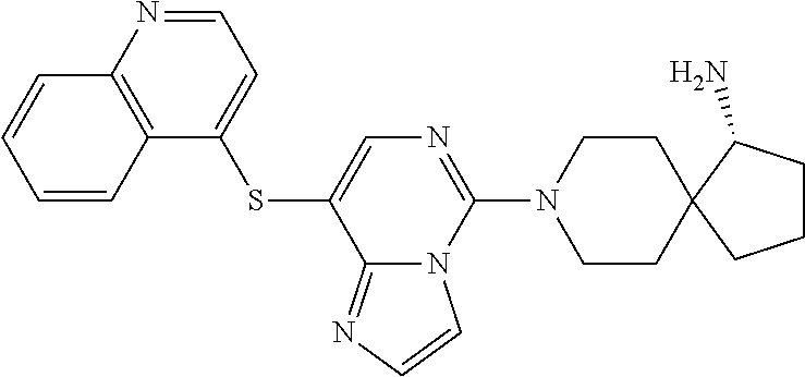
C12=NC=CN1C(N1CCC3(CC1)C(N)CCC3)=NC=C2SC1=CC=NC2=C1C=CC=C2
